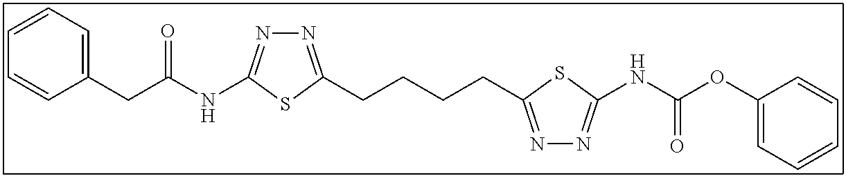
C1=CC=C(CC(NC2=NN=C(CCCCC3=NN=C(NC(OC4=CC=CC=C4)=O)S3)S2)=O)C=C1
